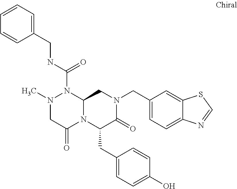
N(C(=O)N1N(C)CC(=O)N2C1CN(CC1=CC=C3C(=C1)SC=N3)C(=O)C2CC1=CC=C(O)C=C1)CC1=CC=CC=C1
